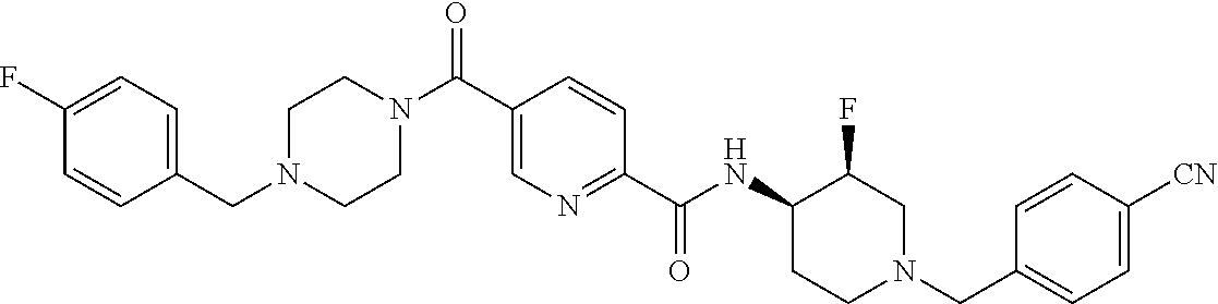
N(C(C1=NC=C(C(N2CCN(CC3=CC=C(F)C=C3)CC2)=O)C=C1)=O)C1CCN(CC2=CC=C([CN])C=C2)CC1F
